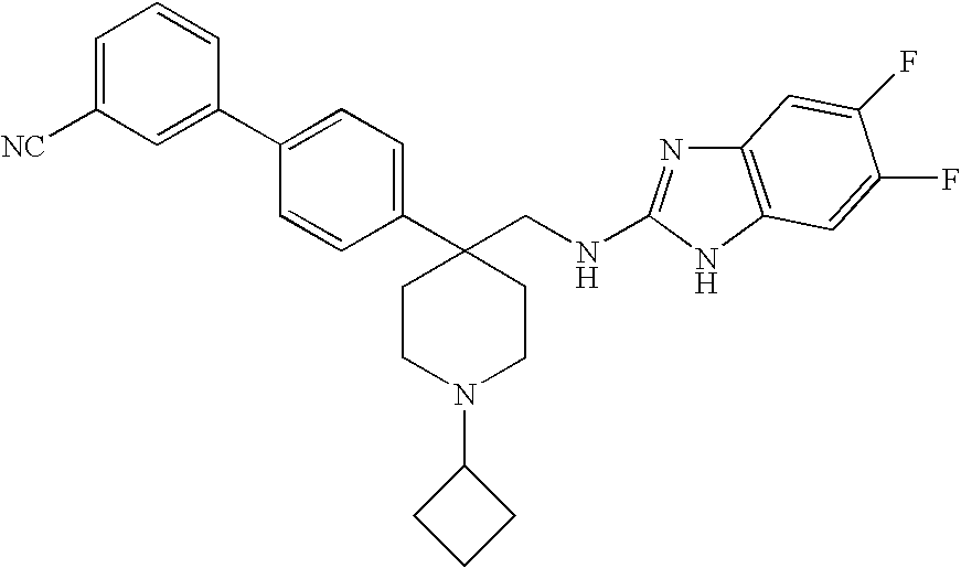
C1=C([NC])C=C(C2=CC=C(C3(CNC4=NC5=C(N4)C=C(F)C(F)=C5)CCN(C4CCC4)CC3)C=C2)C=C1
